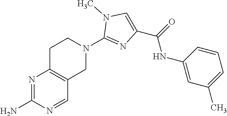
N1=C(N)N=CC2=C1CCN(C1=NC(C(=O)NC3=CC(C)=CC=C3)=CN1C)C2
